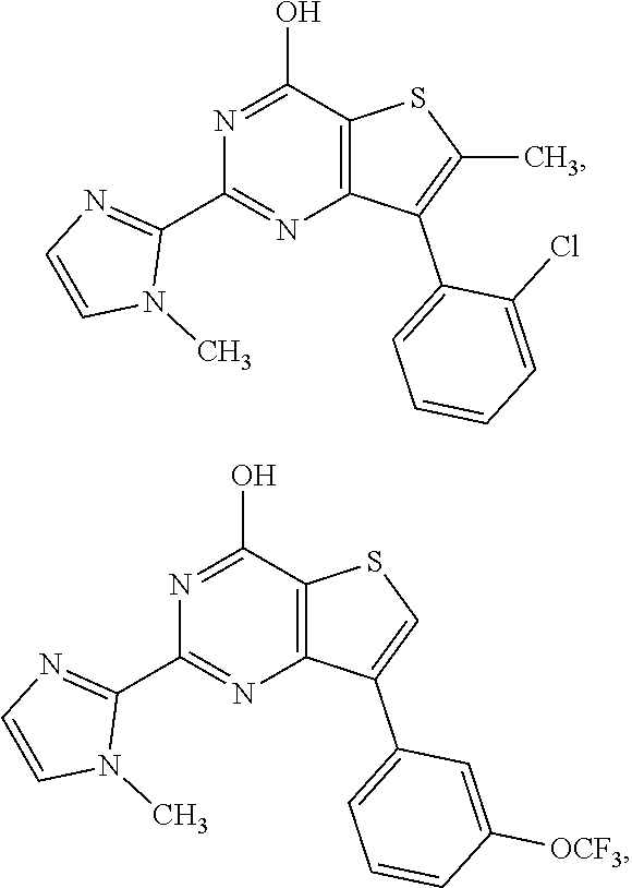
C1(C2=NC3=C(C(O)=N2)SC(C)=C3C2=CC=CC=C2Cl)=NC=CN1C.C1(C2=NC3=C(C(O)=N2)SC=C3C2=CC=CC([OCF3])=C2)=NC=CN1C
